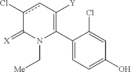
C1(C2=C([Y])cc(Cl)C(=[X])N2C[Me])=CC=C(O)C=C1Cl
